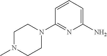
C1=CC=C(N)N=C1N1CCN(C)CC1
